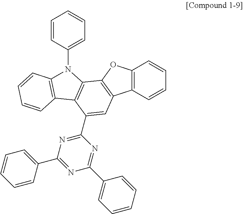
C12=C(C=CC=C1)C1=C(O2)C2=C(C(C3=NC(C4=CC=CC=C4)=NC(C4=CC=CC=C4)=N3)=C1)C1=C(N2C2=CC=CC=C2)C=CC=C1
